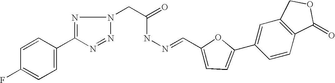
C1=CC(C2=NN(CC(NN=CC3=CC=C(C4=CC5=C(C=C4)C(=O)OC5)O3)=O)N=N2)=CC=C1F
